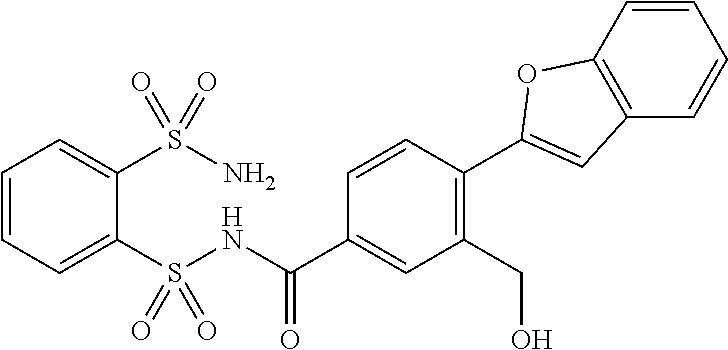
C1=CC=C(S(NC(C2=CC(CO)=C(C3=CC4=C(C=CC=C4)O3)C=C2)=O)(=O)=O)C(S(N)(=O)=O)=C1
